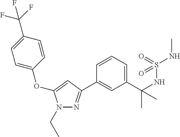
C1(C(NS(NC)(=O)=O)(C)C)=CC=CC(C2=NN(CC)C(OC3=CC=C(C(F)(F)F)C=C3)=C2)=C1
